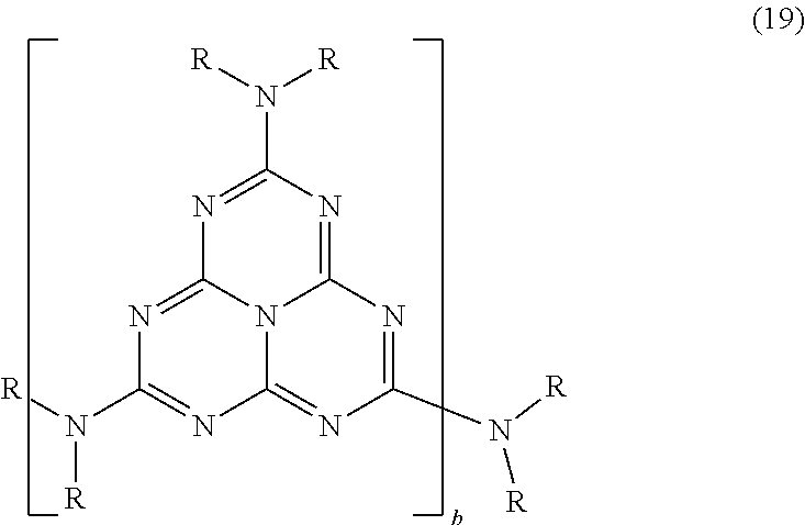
N1=C(N([R])[R])N=C2N3C1=NC(N([R])[R])=NC3=NC(N([R])[R])=N2
